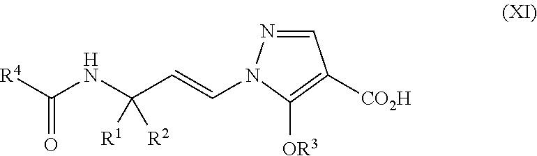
C1=NN(C=CC(NC(=O)[R4])([R2])[R1])C([OR3])=C1[CO2H]
